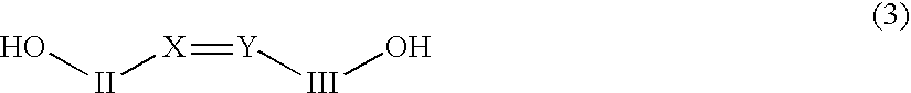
O[II][X]=[Y][III]O
